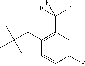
CC(CC1=C(C(F)(F)F)C=C(F)C=C1)(C)C
